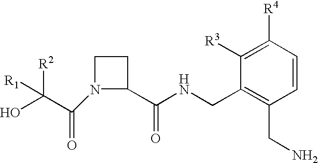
C1CN(C(C([R2])(O)[R1])=O)C1C(NCC1=C(CN)C=CC([R4])=C1[R3])=O
